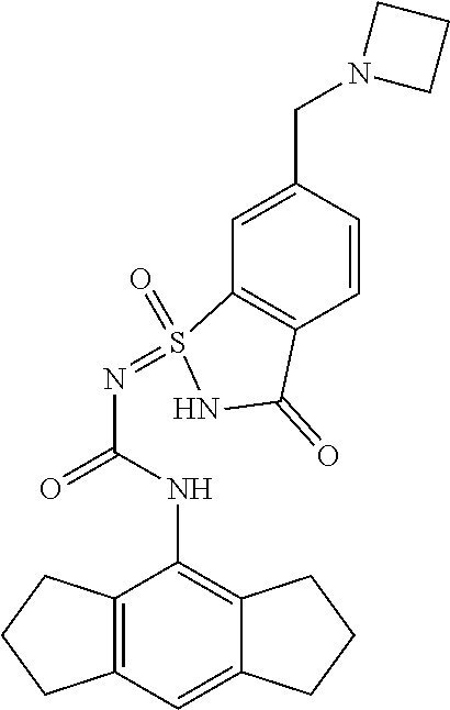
C12=C(C=C3C(=C1NC(N=S1(=O)C4=C(C=CC(CN5CCC5)=C4)C(=O)N1)=O)CCC3)CCC2
